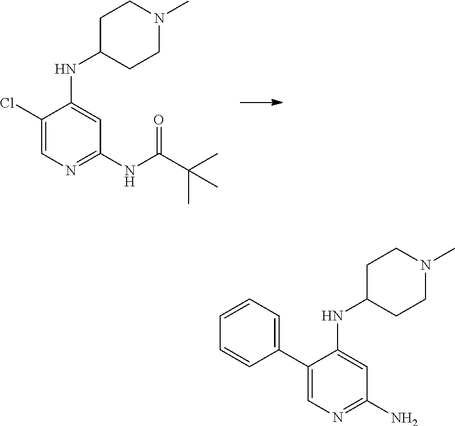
C1(Cl)=CN=C(NC(C(C)(C)C)=O)C=C1NC1CCN(C)CC1.C1(C2=CC=CC=C2)=CN=C(N)C=C1NC1CCN(C)CC1
